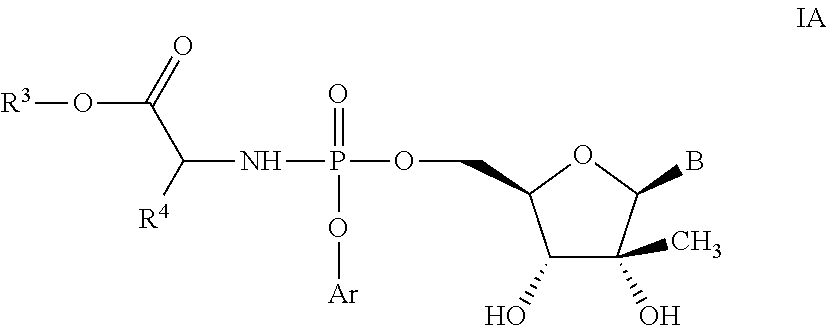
[R3]OC(C([R4])NP(OCC1C(O)C(C)(O)C(B)O1)(=O)O[Ar])=O
